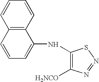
C1([H2NCO])=C(NC2=CC=CC3=C2C=CC=C3)SN=N1
